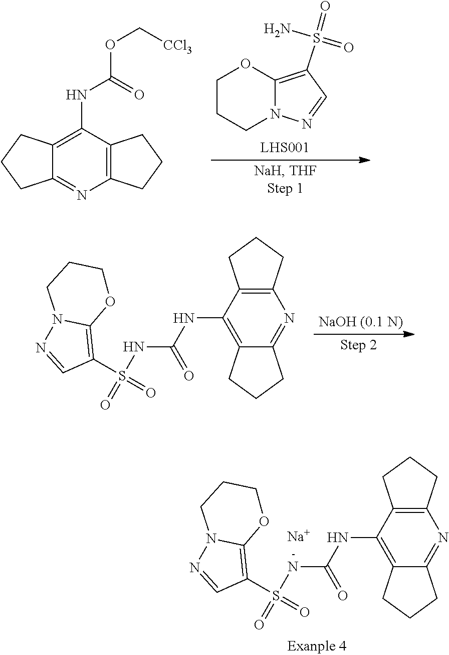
C1CCN2C(=C(S(=O)(=O)N)C=N2)O1.C1CC2=NC3=C(C(NC(=O)OC[CCl3])=C2C1)CCC3.C1(NC(=O)NS(=O)(C2=C3N(N=C2)CCCO3)=O)=C2CCCC2=NC2=C1CCC2.C1(NC(=O)NS(=O)(C2=C3N(N=C2)CCCO3)=O)=C2CCCC2=NC2=C1CCC2.[Na].[-]
